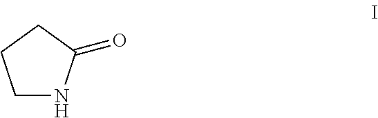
C1NC(=O)CC1
